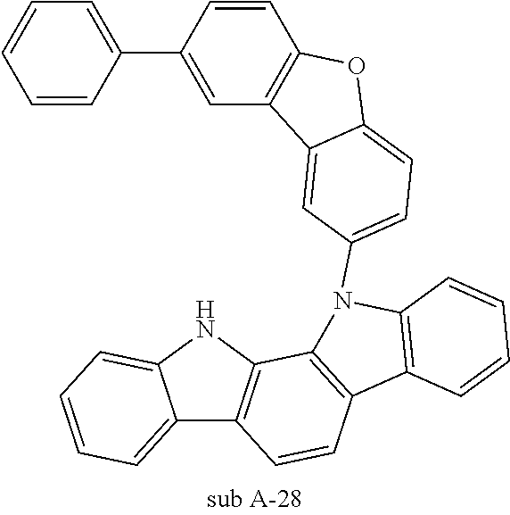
C12=CC=CC=C1NC1=C2C=CC2=C1N(C1=CC=C3C(=C1)C1=C(C=CC(C4=CC=CC=C4)=C1)O3)C1=C2C=CC=C1
